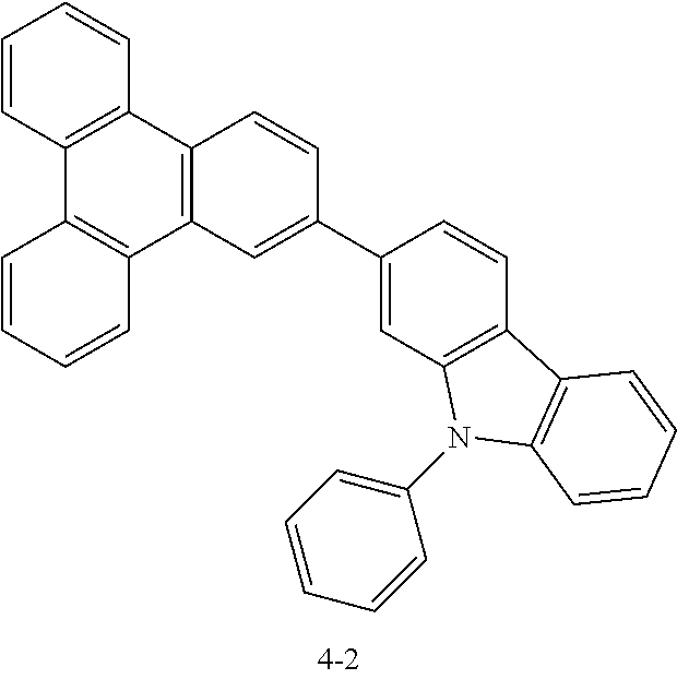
C1=CC2=C(C=C1)C1=C(C3=C2C=CC=C3)C=C(C2=CC3=C(C=C2)C2=C(C=CC=C2)N3C2=CC=CC=C2)C=C1
